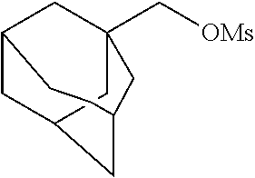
[OMs]CC12CC3CC(C1)CC(C2)CC3
